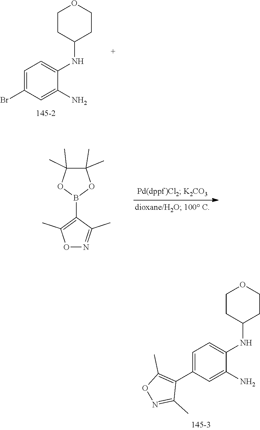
C1CC(NC2=CC=C(C3=C(C)ON=C3C)C=C2N)CCO1.C1CC(NC2=CC=C(Br)C=C2N)CCO1.O1N=C(C)C(B2OC(C)(C)C(C)(C)O2)=C1C
